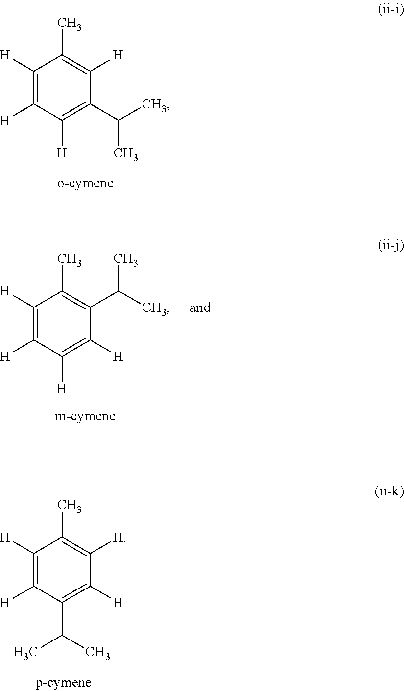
C1([H])=C([H])C([H])=C(C(C)C)C([H])=C1C.C1([H])=C([H])C(C(C)C)=C([H])C([H])=C1C.C1([H])=C([H])C([H])=C([H])C(C(C)C)=C1C
